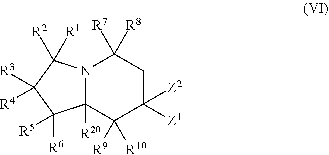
N12C([R20])(C([R9])([R10])C([Z1])([Z2])CC1([R7])[R8])C([R6])([R5])C([R4])([R3])C2([R2])[R1]
